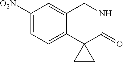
C1([O2N])=CC=C2C(=C1)CNC(=O)C21CC1
